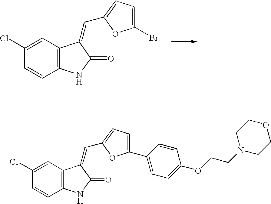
C12=C(C=C(Cl)C=C1)C(=CC1=CC=C(Br)O1)C(=O)N2.C12=C(C=C(Cl)C=C1)C(=CC1=CC=C(C3=CC=C(OCCN4CCOCC4)C=C3)O1)C(=O)N2
